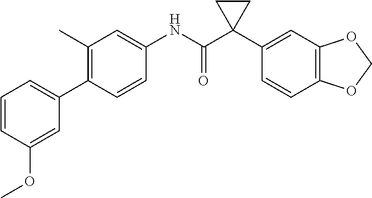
C1=CC(C2=CC=CC(OC)=C2)=C(C)C=C1NC(C1(C2=CC3=C(C=C2)OCO3)CC1)=O
